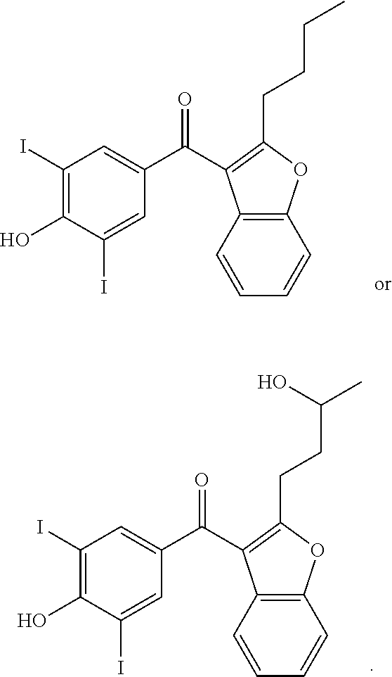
C1(I)=C(O)C(I)=CC(C(=O)C2=C(CCCC)OC3=C2C=CC=C3)=C1.C1(I)=C(O)C(I)=CC(C(=O)C2=C(CCC(C)O)OC3=C2C=CC=C3)=C1
